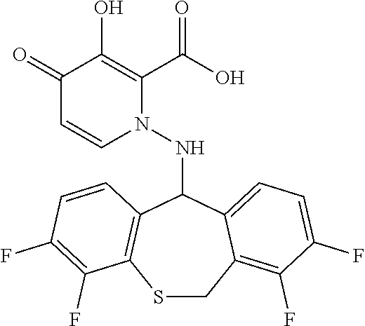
C1(=O)C=CN(NC2C3=C(SCC4=C(F)C(F)=CC=C24)C(F)=C(F)C=C3)C(C(O)=O)=C1O
